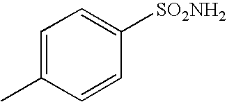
C1=C(C)C=CC([SO2NH2])=C1
